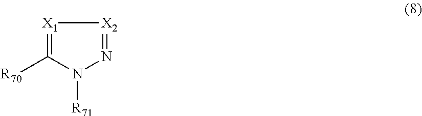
[X1]1=C([R70])N([R71])N=[X2]1
